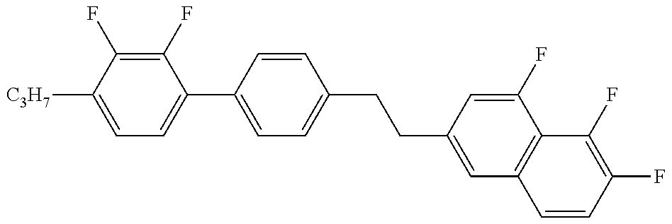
C1=C([C3H7])C(F)=C(F)C(C2=CC=C(CCC3=CC4=C(C(F)=C3)C(F)=C(F)C=C4)C=C2)=C1
